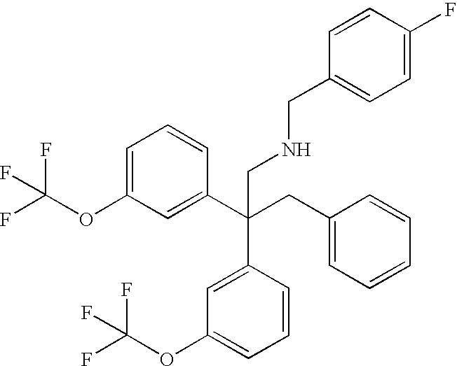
C1=C(OC(F)(F)F)C=C(C(CC2=CC=CC=C2)(CNCC2=CC=C(F)C=C2)C2=CC(OC(F)(F)F)=CC=C2)C=C1
